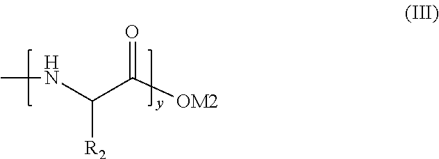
CNC(C([OM2])=O)[R2]
